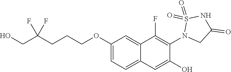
C1(OCCCC(CO)(F)F)=CC=C2C(=C1)C(F)=C(N1CC(=O)NS1(=O)=O)C(O)=C2
